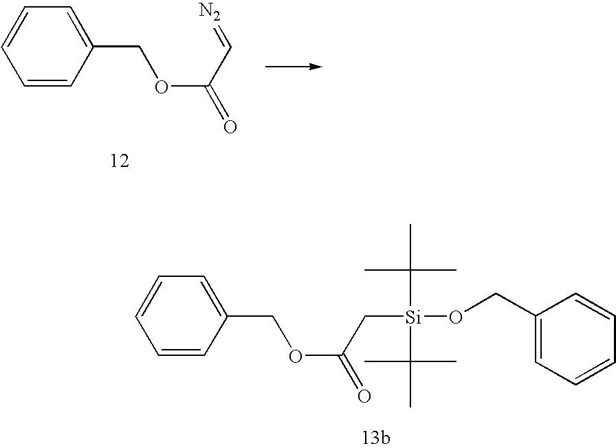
C1=CC=CC(COC(C=[N2])=O)=C1.C1=CC=CC(COC(C[Si](C(C)(C)C)(C(C)(C)C)OCC2=CC=CC=C2)=O)=C1
